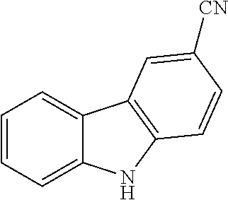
C1=CC=C2C(=C1)C1=C(N2)C=CC([CN])=C1
